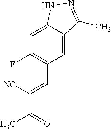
C1=C2C(=CC(F)=C1C=C([NC])C(=O)C)NN=C2C
